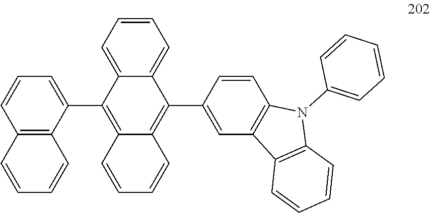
C12=C(C(C3=C4C(=C(C5=CC6=C(C=C5)N(C5=CC=CC=C5)C5=C6C=CC=C5)C5=CC=CC=C35)C=CC=C4)=CC=C1)C=CC=C2
